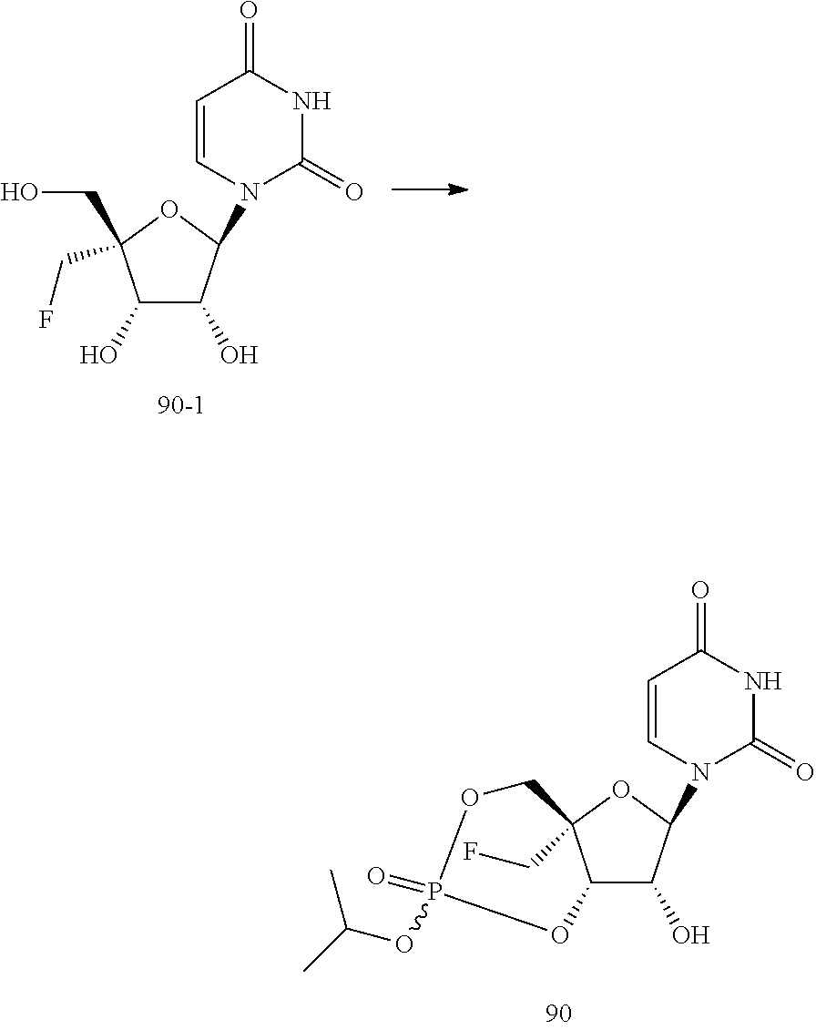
C1(O)C(O)C(N2C(=O)NC(=O)C=C2)OC1(CO)CF.C12C(O)C(N3C(=O)NC(=O)C=C3)OC1(CF)COP(=O)(OC(C)C)O2
